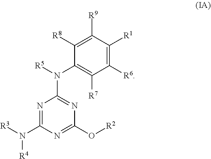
C1([R6])=C([R1])C([R9])=C([R8])C(N([R5])C2=NC(O[R2])=NC(N([R3])[R4])=N2)=C1[R7]
